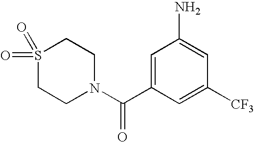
S1(=O)(=O)CCN(C(C2=CC(N)=CC([CF3])=C2)=O)CC1
